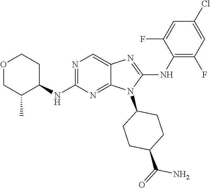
N1=C(NC2CCOCC2C)N=C2C(=C1)N=C(NC1=C(F)C=C(Cl)C=C1F)N2C1CCC(C(=O)N)CC1
